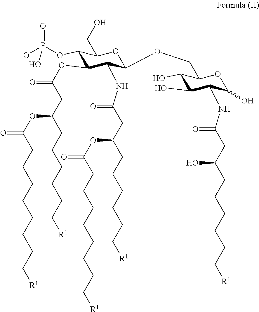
C1(OP(O)(=O)O)C(OC(=O)CC(CCCCCC[R1])OC(=O)CCCCCCCC[R1])C(NC(=O)CC(CCCCCC[R1])OC(=O)CCCCCCCC[R1])C(OCC2C(O)C(O)C(NC(=O)CC(CCCCCC[R1])O)C(O)O2)OC1CO
